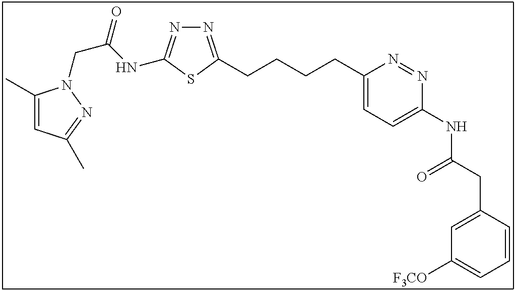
C1(C)=CC(C)=NN1CC(NC1=NN=C(CCCCC2=CC=C(NC(CC3=CC([F3CO])=CC=C3)=O)N=N2)S1)=O
